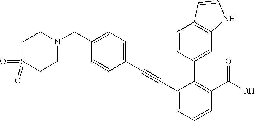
C1(C#CC2=CC=C(CN3CCS(=O)(=O)CC3)C=C2)=CC=CC(C(O)=O)=C1C1=CC2=C(C=C1)C=CN2
